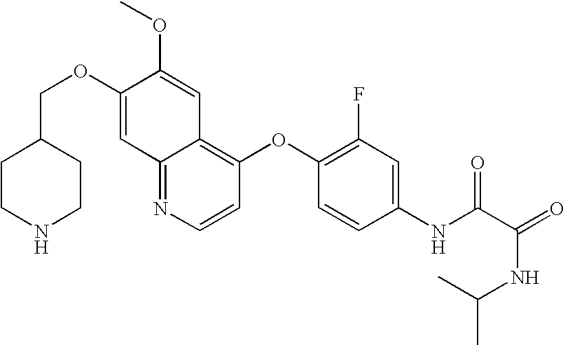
C12=NC=CC(OC3=C(F)C=C(NC(C(NC(C)C)=O)=O)C=C3)=C1C=C(OC)C(OCC1CCNCC1)=C2
